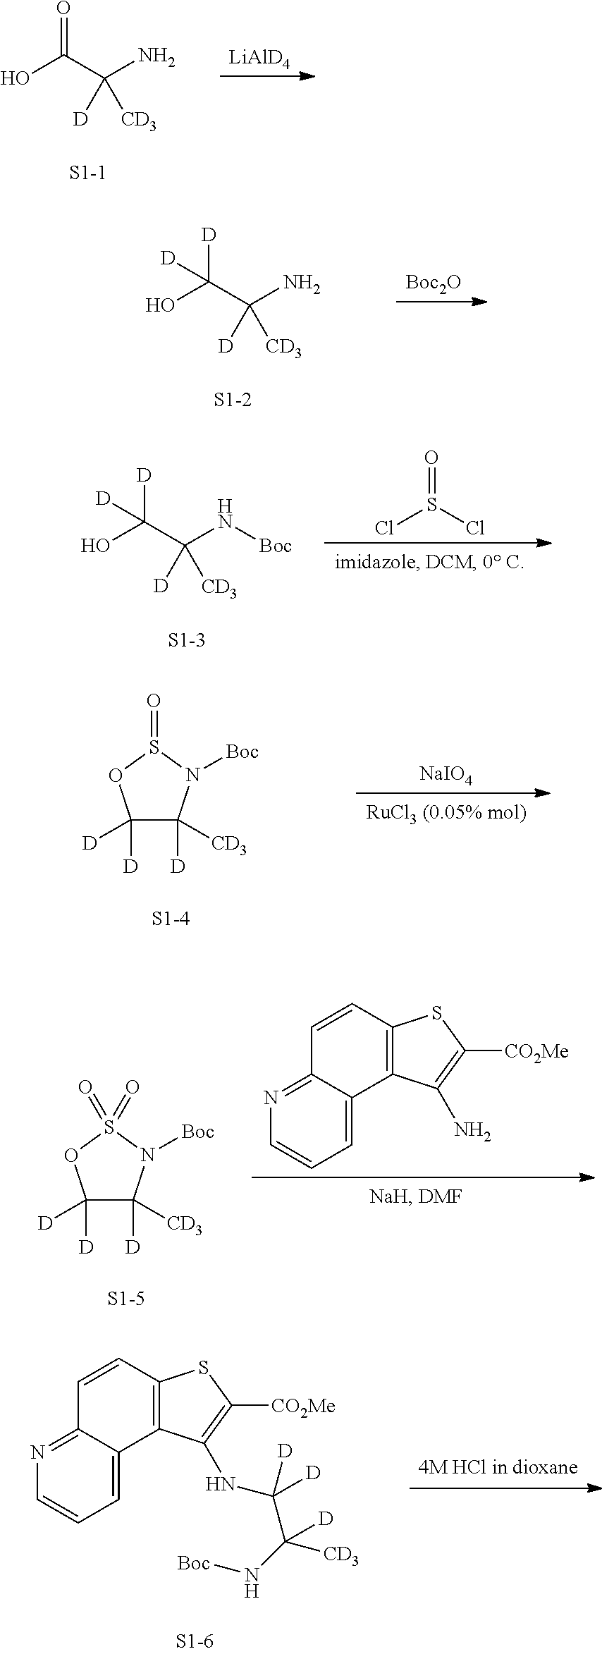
O=C(C(N)([D])[CD3])O.[LiAlD4].OC(C(N)([D])[CD3])([D])[D].[Boc2O].OC(C(N[Boc])([D])[CD3])([D])[D].O=S(Cl)Cl.C1([D])([D])C([D])([CD3])N([Boc])S(=O)O1.[NaIO4].C1([D])([D])C([D])([CD3])N([Boc])S(=O)(=O)O1.C1=C2C(=NC=C1)C=CC1=C2C(N)=C([CO2Me])S1.C1=C2C(=NC=C1)C=CC1=C2C(NC(C(N[Boc])([CD3])[D])([D])[D])=C([CO2Me])S1
